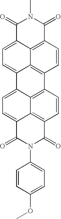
C12=C3C=CC4=C1C(=CC=C2C(=O)N(C1=CC=C(OC)C=C1)C3=O)C1=CC=C2C3=C(C=CC4=C13)C(=O)N(C)C2=O
